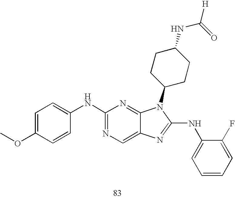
C1=C(OC)C=CC(NC2=NC=C3C(=N2)N(C2CCC(NC([H])=O)CC2)C(NC2=CC=CC=C2F)=N3)=C1
